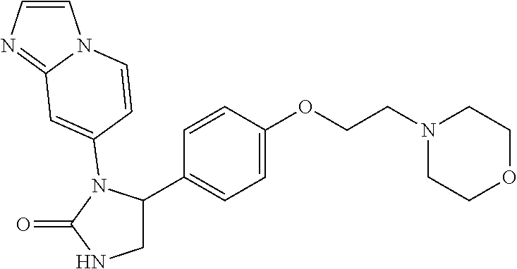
C1=CC(OCCN2CCOCC2)=CC=C1C1CNC(=O)N1C1=CC2=NC=CN2C=C1
